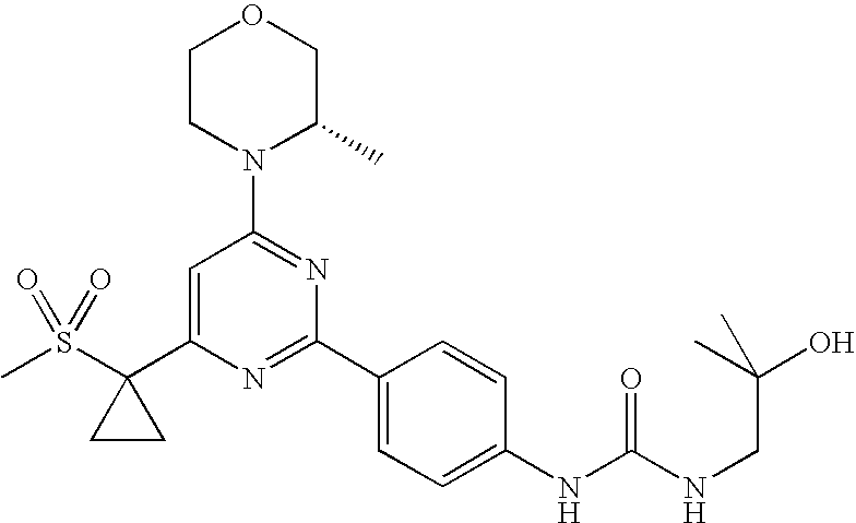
C1=C(C2(S(C)(=O)=O)CC2)N=C(C2=CC=C(NC(NCC(O)(C)C)=O)C=C2)N=C1N1C(C)COCC1
